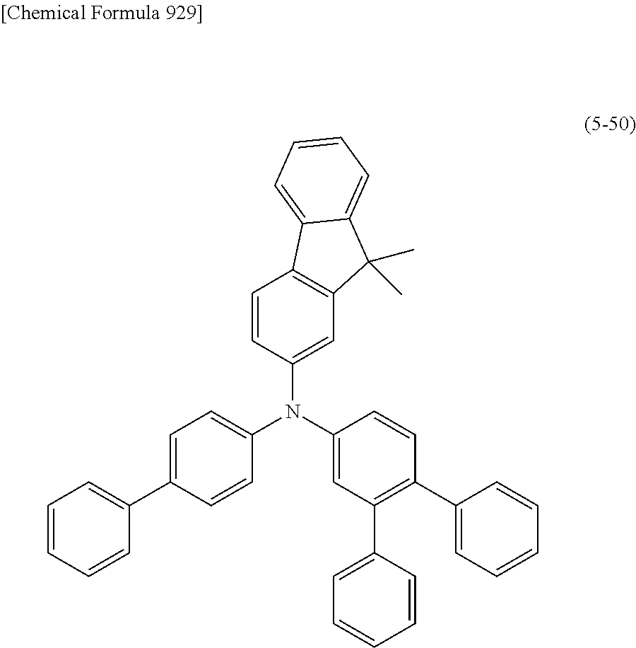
C12=C(C=C(N(C3=CC(C4=CC=CC=C4)=C(C4=CC=CC=C4)C=C3)C3=CC=C(C4=CC=CC=C4)C=C3)C=C1)C(C)(C)C1=CC=CC=C21
